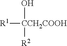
[R1][CCH2COOH](O)[R2]
